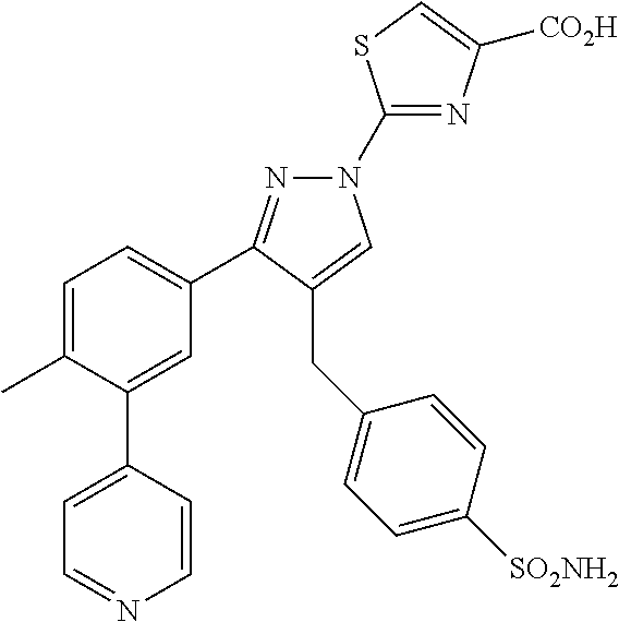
C1(N2N=C(C3=CC=C(C)C(C4=CC=NC=C4)=C3)C(CC3=CC=C([SO2NH2])C=C3)=C2)=NC([CO2H])=CS1
